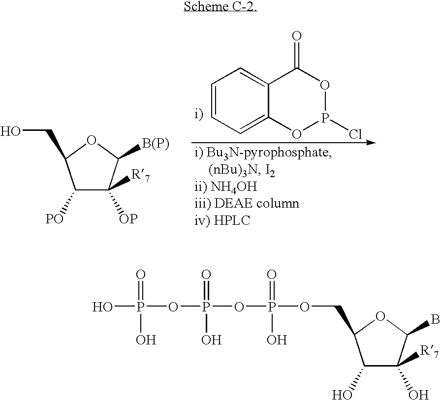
C1([PO])C([OP])([R7])C([B(P)])OC1CO.C1=CC=C2C(=C1)C(=O)OP(Cl)O2.C1(O)C(O)([R7])C(B)OC1COP(=O)(O)OP(OP(=O)(O)O)(=O)O
